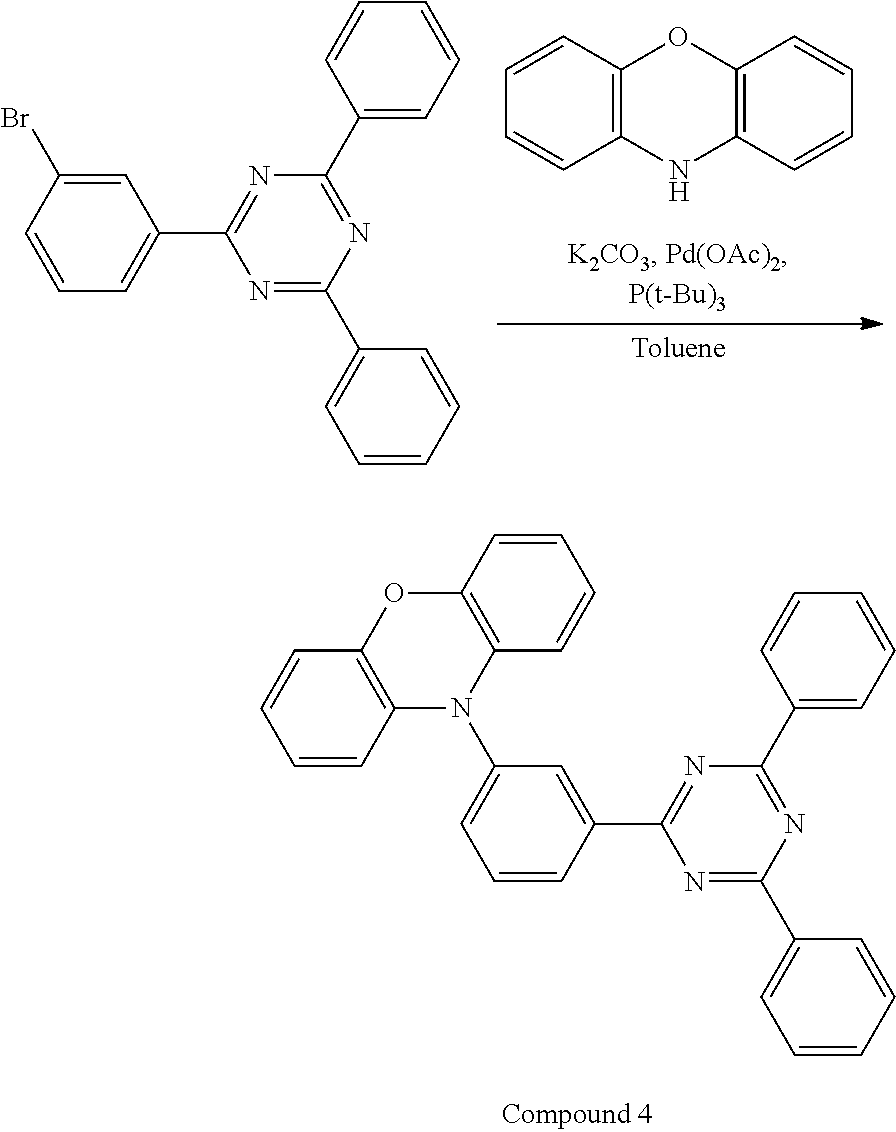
C1=CC(C2=NC(C3=CC=CC=C3)=NC(C3=CC=CC=C3)=N2)=CC(N2C3=C(OC4=C2C=CC=C4)C=CC=C3)=C1.C1=CC2=C(C=C1)NC1=C(O2)C=CC=C1.C1=CC(Br)=CC(C2=NC(C3=CC=CC=C3)=NC(C3=CC=CC=C3)=N2)=C1
